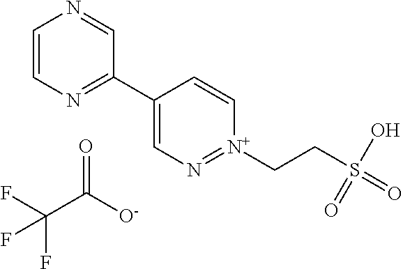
C1=CN=C(C2=CN=[N+](CCS(=O)(O)=O)C=C2)C=N1.O=C([O-])C(F)(F)F
